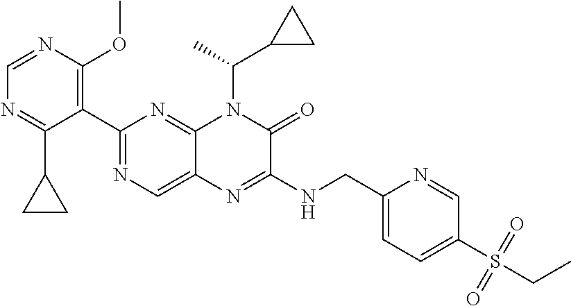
C1(C2=NC=C3C(=N2)N(C(C2CC2)C)C(=O)C(NCC2=CC=C(S(CC)(=O)=O)C=N2)=N3)=C(OC)N=CN=C1C1CC1
